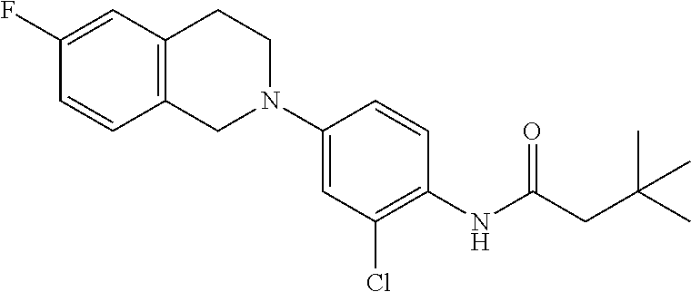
C1(F)=CC2=C(C=C1)CN(C1=CC(Cl)=C(NC(=O)CC(C)(C)C)C=C1)CC2
